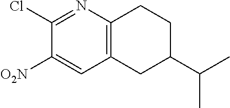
C1(Cl)=NC2=C(C=C1[O2N])CC(C(C)C)CC2
